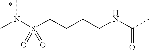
CN(S(CCCCNC(C)=O)(=O)=O)C
